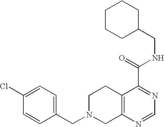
C1N(CC2=CC=C(Cl)C=C2)CC2=C(C1)C(C(=O)NCC1CCCCC1)=NC=N2
